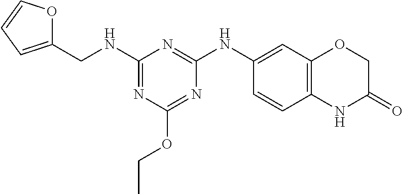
C1(NCC2=CC=CO2)=NC(OCC)=NC(NC2=CC3=C(C=C2)NC(=O)CO3)=N1
